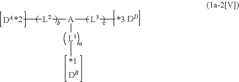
[*2][L2][A]([L3][*3])[L1][*1].[DA].[DD].[DB]
